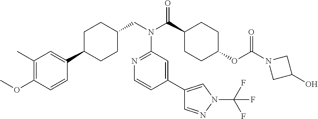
C1(C)=C(OC)C=CC(C2CCC(CN(C(C3CCC(OC(N4CC(O)C4)=O)CC3)=O)C3=NC=CC(C4=CN(C(F)(F)F)N=C4)=C3)CC2)=C1
